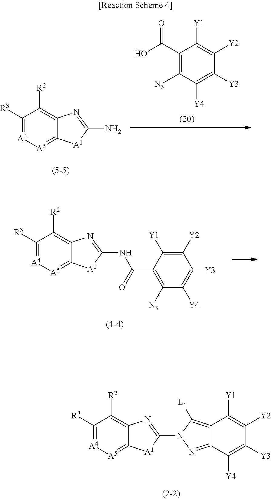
C1([R3])=[A4][A5]=C2C(=C1[R2])N=C(N)[A1]2.C1(C(O)=O)=C([N3])C([Y4])=C([Y3])C([Y2])=C1[Y1].C1([R3])=[A4][A5]=C2C(=C1[R2])N=C(NC(C1=C([N3])C([Y4])=C([Y3])C([Y2])=C1[Y1])=O)[A1]2.C1([R3])=[A4][A5]=C2C(=C1[R2])N=C(N1N=C3C(=C1[L1])C([Y1])=C([Y2])C([Y3])=C3[Y4])[A1]2
